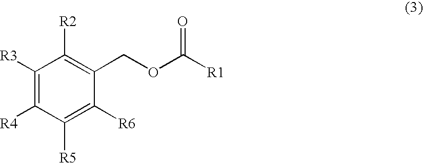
C1([R3])=C([R4])C([R5])=C([R6])C(COC([R1])=O)=C1[R2]
